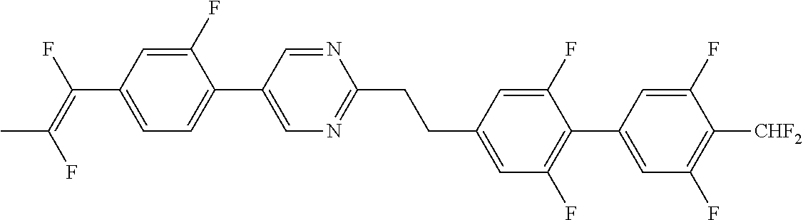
C1(F)=CC(C(=C(F)C)F)=CC=C1C1=CN=C(CCC2=CC(F)=C(C3=CC(F)=C([CHF2])C(F)=C3)C(F)=C2)N=C1
